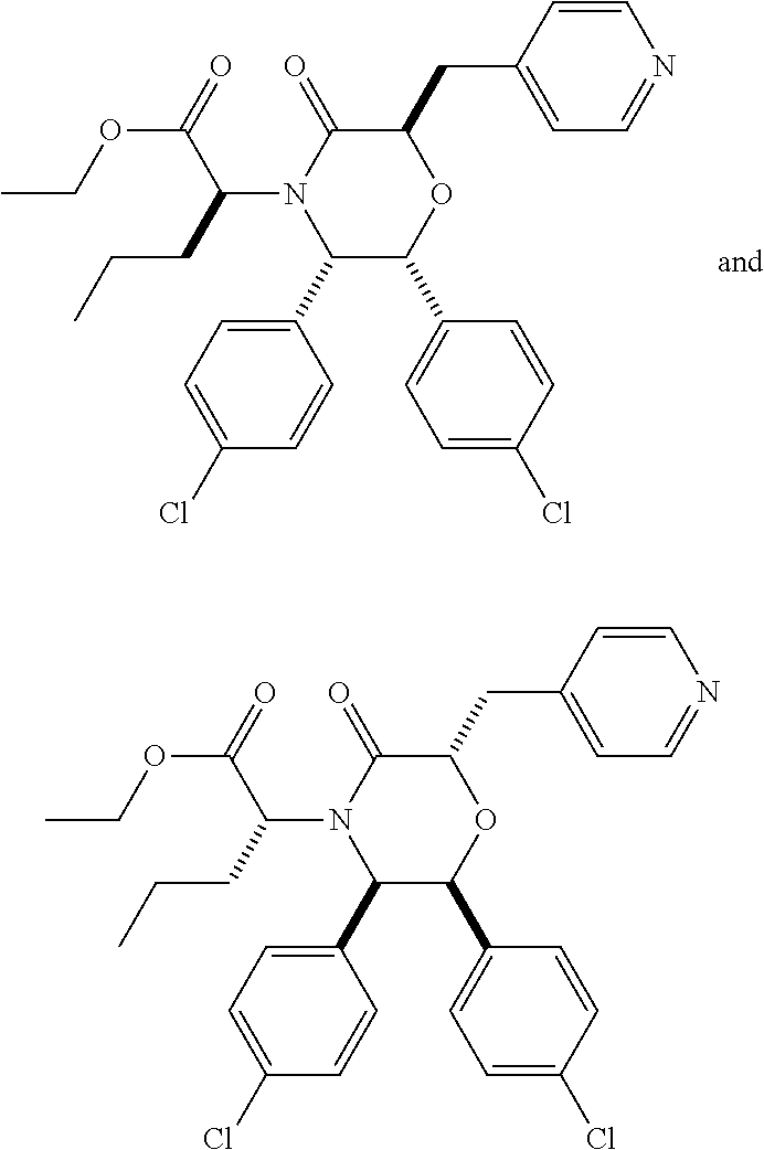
C1(C2=CC=C(Cl)C=C2)C(C2=CC=C(Cl)C=C2)OC(CC2=CC=NC=C2)C(=O)N1C(C(=O)OCC)CCC.C1(C2=CC=C(Cl)C=C2)C(C2=CC=C(Cl)C=C2)OC(CC2=CC=NC=C2)C(=O)N1C(C(=O)OCC)CCC
